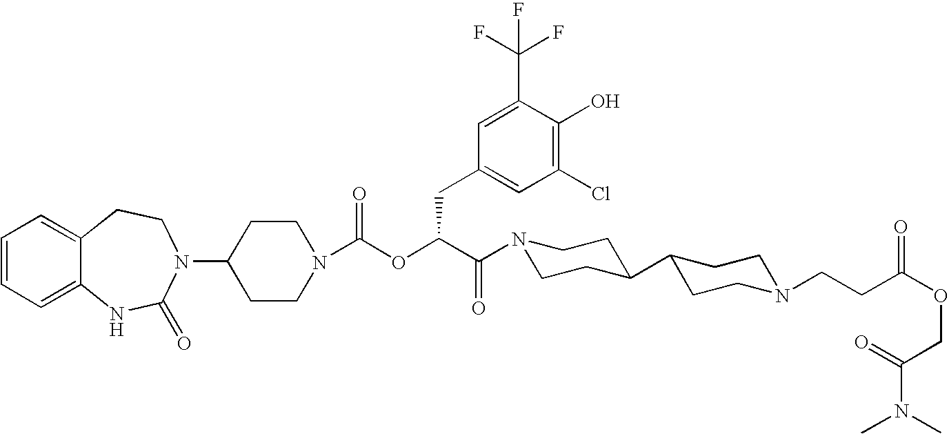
C1(N2C(=O)NC3=CC=CC=C3CC2)CCN(C(OC(C(=O)N2CCC(C3CCN(CCC(OCC(N(C)C)=O)=O)CC3)CC2)CC2=CC(Cl)=C(O)C(C(F)(F)F)=C2)=O)CC1
